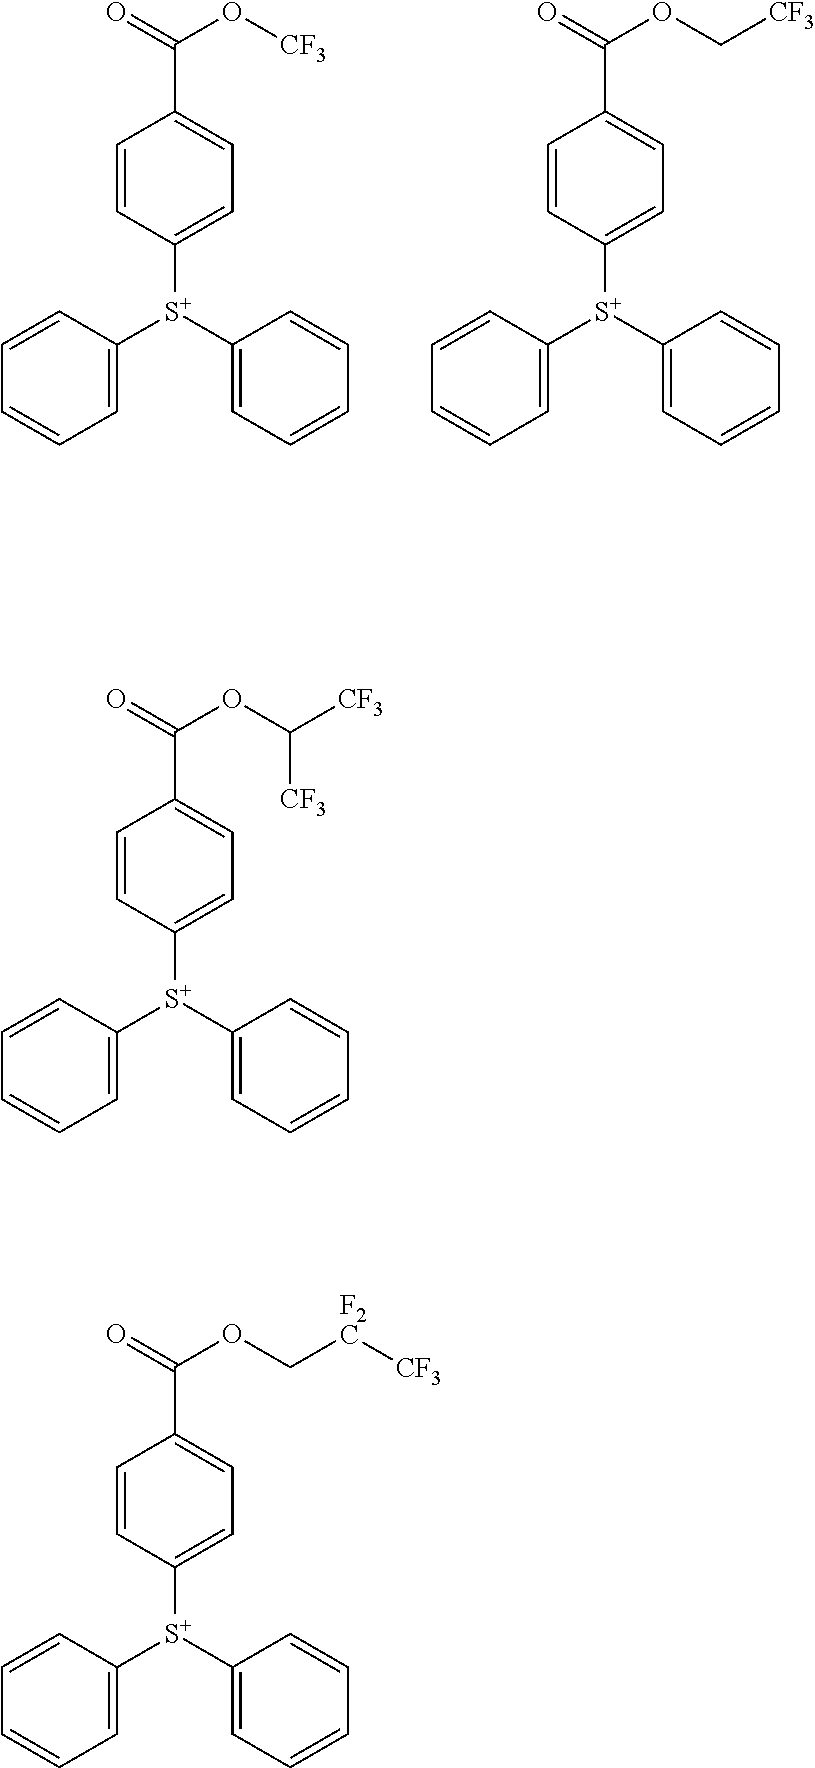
C1(C(O[CF3])=O)=CC=C([S+](C2=CC=CC=C2)C2=CC=CC=C2)C=C1.C1(C(OC[CF3])=O)=CC=C([S+](C2=CC=CC=C2)C2=CC=CC=C2)C=C1.C1(C(OC([CF3])[CF3])=O)=CC=C([S+](C2=CC=CC=C2)C2=CC=CC=C2)C=C1.C1(C(OC[F2C][CF3])=O)=CC=C([S+](C2=CC=CC=C2)C2=CC=CC=C2)C=C1
